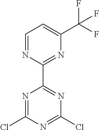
N1=C(Cl)N=C(Cl)N=C1C1=NC(C(F)(F)F)=CC=N1
